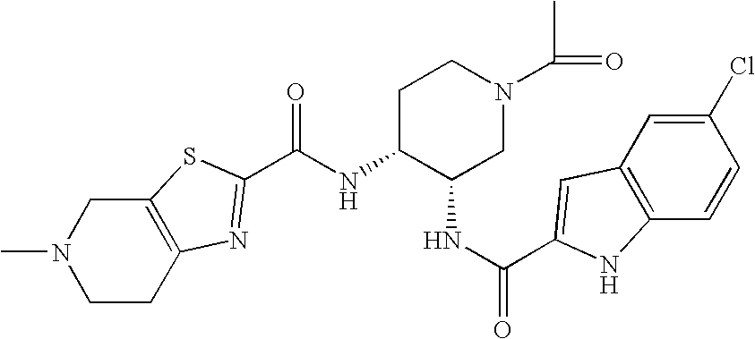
C12=C(CCN(C)C1)N=C(C(NC1C(NC(=O)C3=CC4=C(C=CC(Cl)=C4)N3)CN(C(C)=O)CC1)=O)S2
